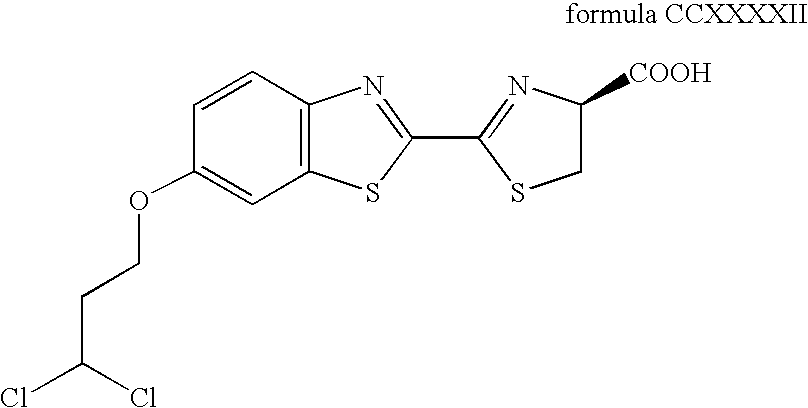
C1(OCCC(Cl)Cl)=CC2=C(C=C1)N=C(C1=NC([COOH])CS1)S2
